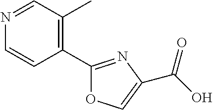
N1=CC(C)=C(C2=NC(C(O)=O)=CO2)C=C1
